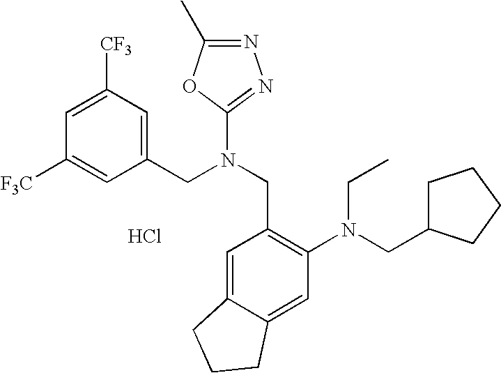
[F3C]C1=CC(CN(CC2=C(N(CC3CCCC3)CC)C=C3C(=C2)CCC3)C2=NN=C(C)O2)=CC([CF3])=C1.Cl
